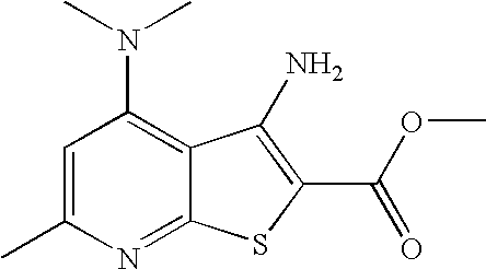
C1=C(C)N=C2C(=C1N(C)C)C(N)=C(C(OC)=O)S2
